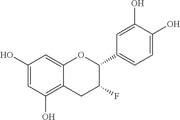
C1=C(O)C=C2C(=C1O)CC(F)C(C1=CC=C(O)C(O)=C1)O2
